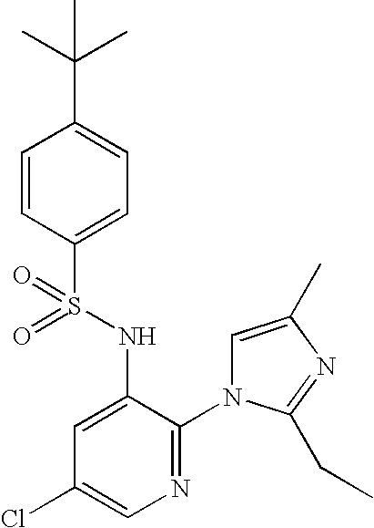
C1=CC(S(=O)(NC2=CC(Cl)=CN=C2N2C=C(C)N=C2CC)=O)=CC=C1C(C)(C)C
